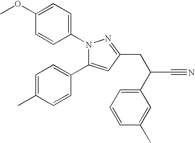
C1=C(OC)C=CC(N2C(C3=CC=C(C)C=C3)=CC(CC(C#N)C3=CC=CC(C)=C3)=N2)=C1
